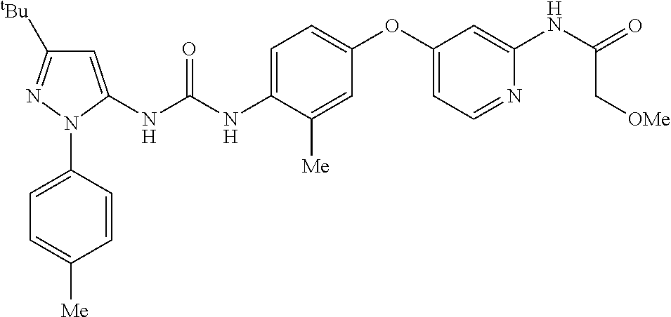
C1=C(NC(NC2=CC([tBu])=NN2C2=CC=C([Me])C=C2)=O)C([Me])=CC(OC2=CC=NC(NC(=O)C[OMe])=C2)=C1
